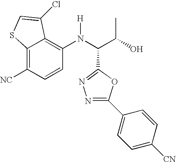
C12=C([NC])C=CC(N(C(C(O)C)C3=NN=C(C4=CC=C([CN])C=C4)O3)[H])=C1C(Cl)=CS2
